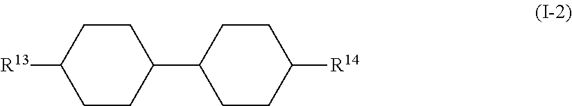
C1CC([R13])CCC1C1CCC([R14])CC1
